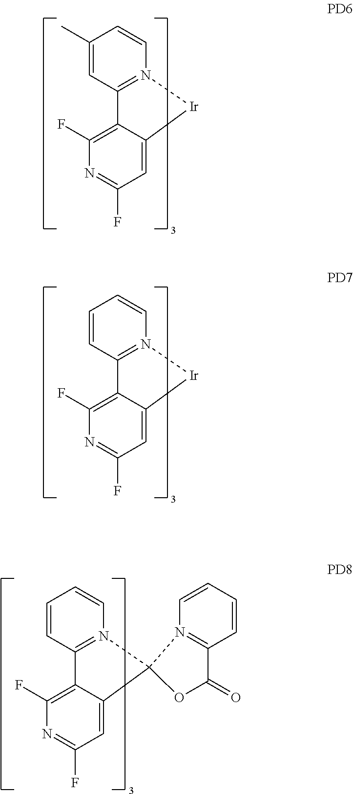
C1(C)=CC2=N(C=C1)[Ir]C1=CC(F)=NC(F)=C21.C1=CC2=N(C=C1)[Ir]C1=CC(F)=NC(F)=C21.C1=CC2=N(C=C1)C1(C3=CC(F)=NC(F)=C23)OC(=O)C2=N1C=CC=C2
